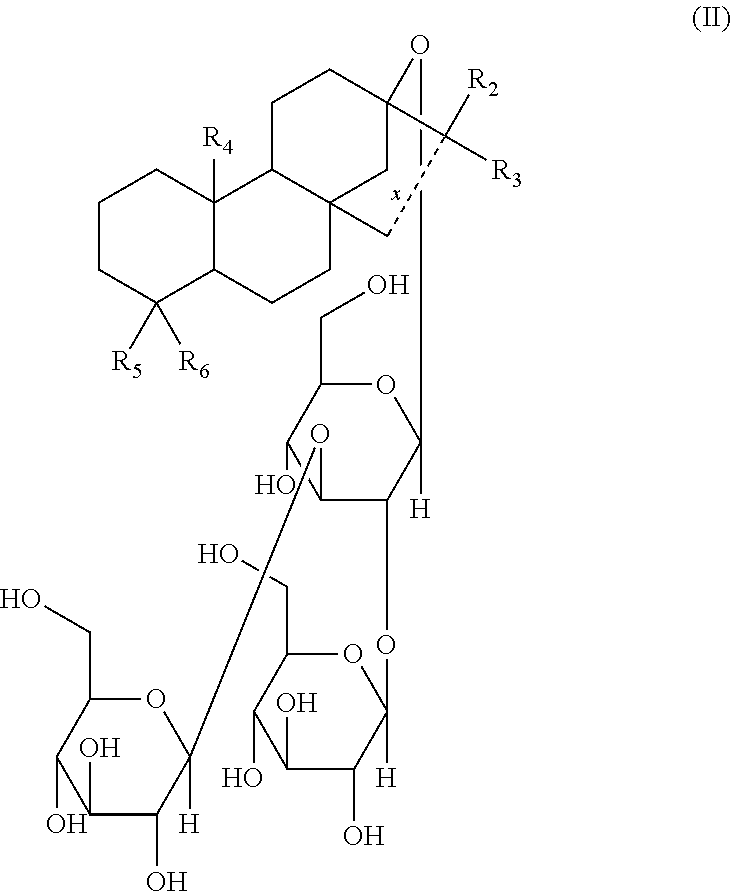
O(C1([H])OC(CO)C(O)C(OC2([H])OC(CO)C(O)C(O)C2O)C1OC1([H])OC(CO)C(O)C(O)C1O)C12CC3(CCC4C([R5])([R6])CCCC4([R4])C3CC1)CC2([R2])[R3]
